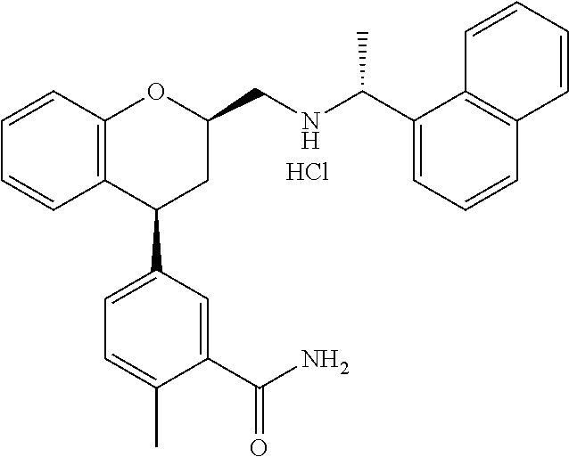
C1=CC2=C(C=C1)C(C1=CC=C(C)C(C(N)=O)=C1)CC(CNC(C1=CC=CC3=C1C=CC=C3)C)O2.Cl
